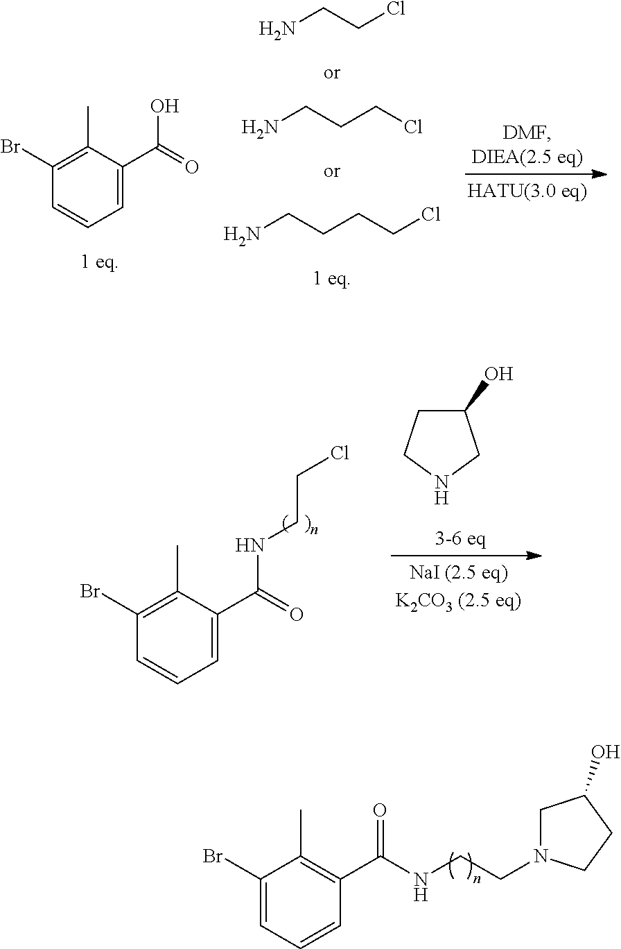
C1(Br)=CC=CC(C(NCCN2CC(O)CC2)=O)=C1C.NCCCl.NCCCCl.NCCCCCl.C1(Br)=C(C)C(C(=O)O)=CC=C1.C1(Br)=C(C)C(C(=O)NCCCl)=CC=C1.C1(O)CCNC1
